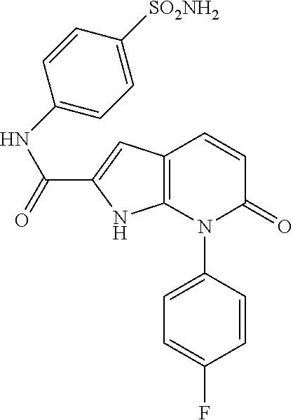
C1=CC(N2C(=O)C=CC3=C2NC(C(NC2=CC=C([SO2NH2])C=C2)=O)=C3)=CC=C1F
